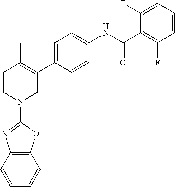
C1=C(C2=C(C)CCN(C3=NC4=C(O3)C=CC=C4)C2)C=CC(NC(C2=C(F)C=CC=C2F)=O)=C1
